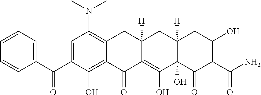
C1=C(C(=O)C2=CC=CC=C2)C(O)=C2C(=C1N(C)C)CC1([H])C(=C(O)C3(O)C([H])(C1)CC(O)=C(C(=O)N)C3=O)C2=O
